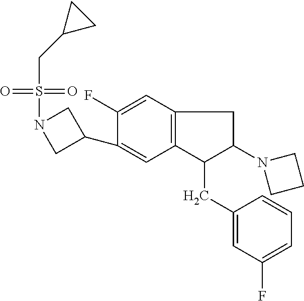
C1(C2=CC3=C(C=C2F)CC(N2CCC2)C3CC2=CC(F)=CC=C2)CN(S(=O)(=O)CC2CC2)C1
